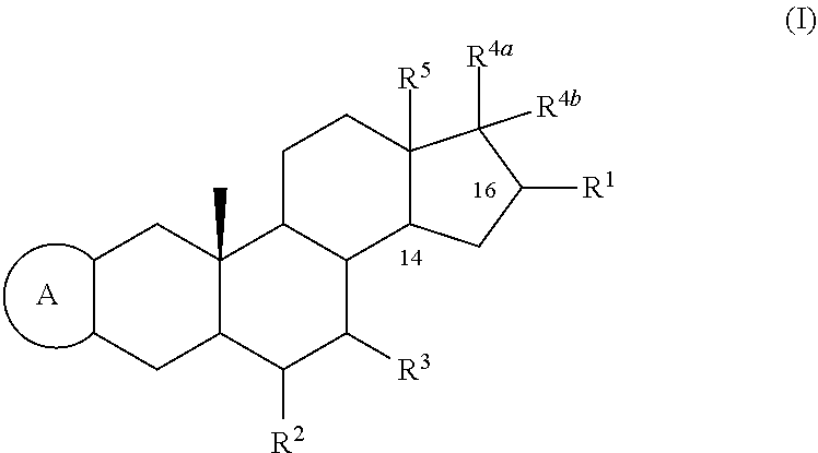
C1CCC2C(C)(C1)C1C(C([R3])C2[R2])C2C([R5])(CC1)C([R4a])([R4b])C([R1])C2.[A]
